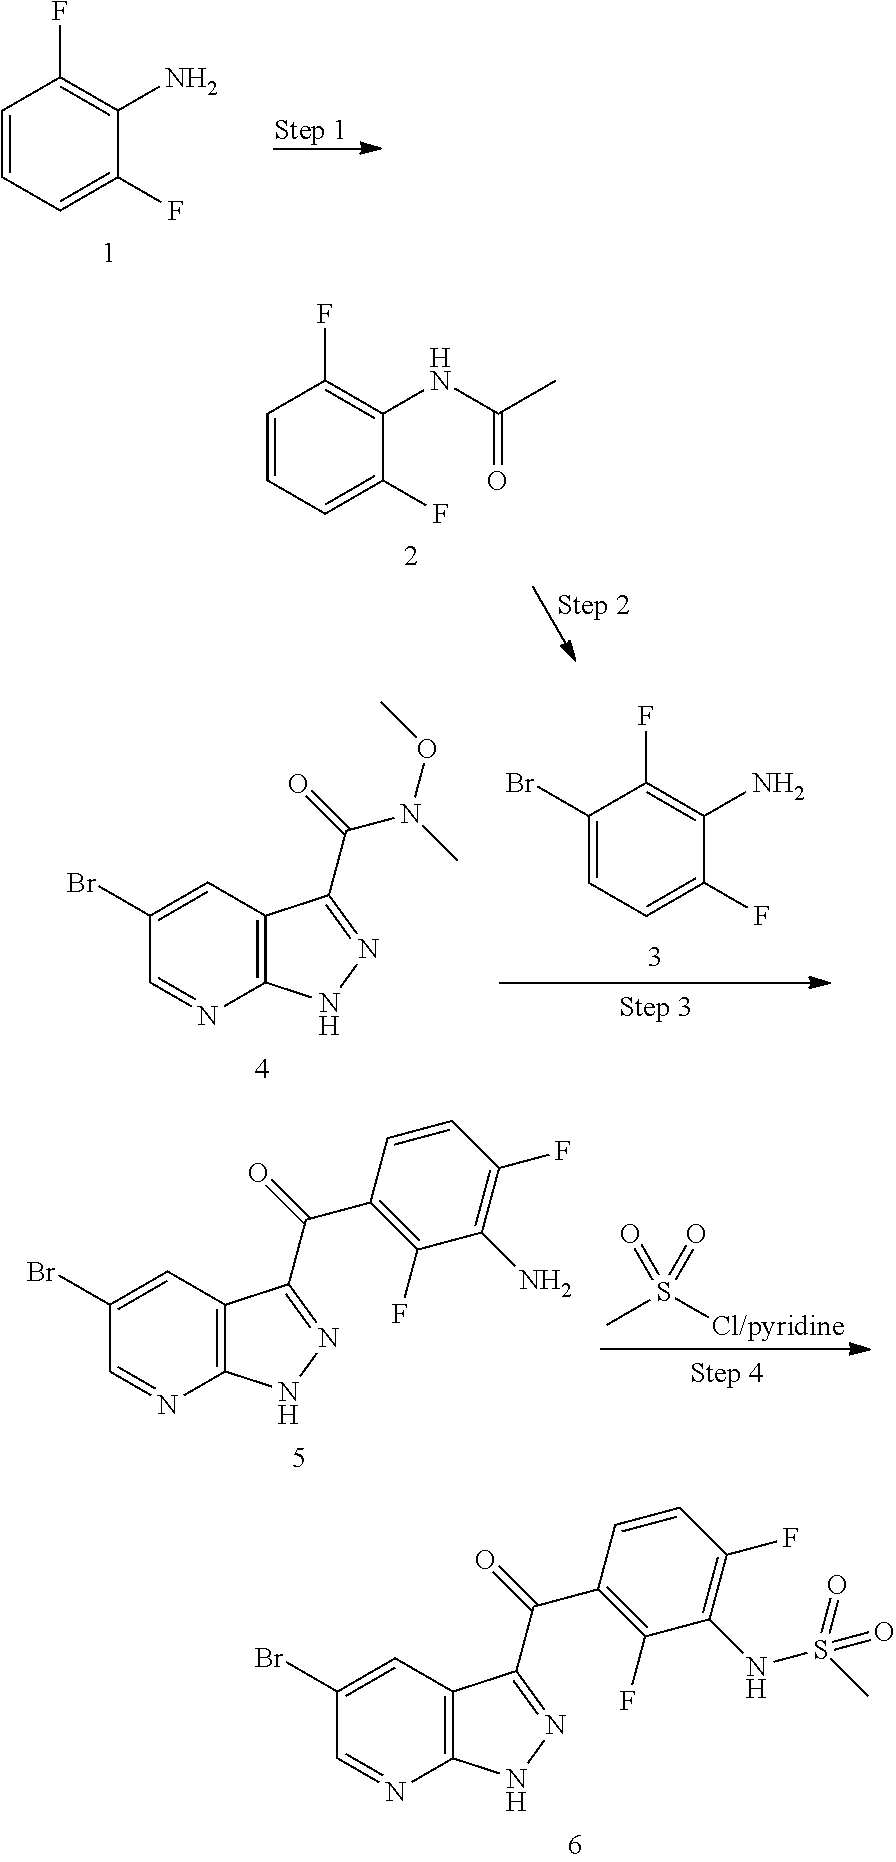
C1=CC=C(F)C(N)=C1F.C1=CC=C(F)C(NC(C)=O)=C1F.C1(Br)=CC=C(F)C(N)=C1F.C12=C(NN=C1C(=O)N(C)OC)N=CC(Br)=C2.C12=C(NN=C1C(=O)C1=C(F)C(N)=C(F)C=C1)N=CC(Br)=C2.CS([Cl/pyridine])(=O)=O.C12=C(NN=C1C(=O)C1=C(F)C(NS(C)(=O)=O)=C(F)C=C1)N=CC(Br)=C2
